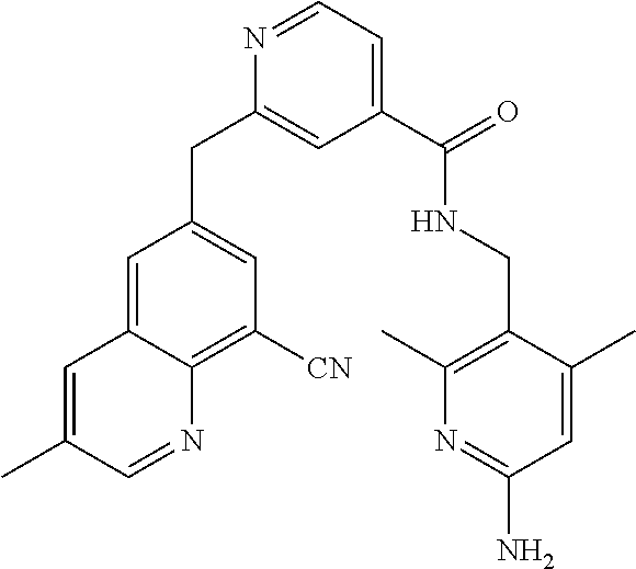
N1=CC=C(C(NCC2=C(C)N=C(N)C=C2C)=O)C=C1CC1=CC([CN])=C2C(=C1)C=C(C)C=N2
